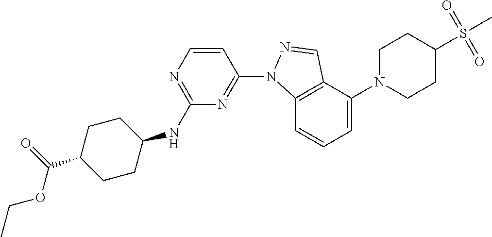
C1(N2C3=C(C(N4CCC(S(C)(=O)=O)CC4)=CC=C3)C=N2)=NC(NC2CCC(C(=O)OCC)CC2)=NC=C1
